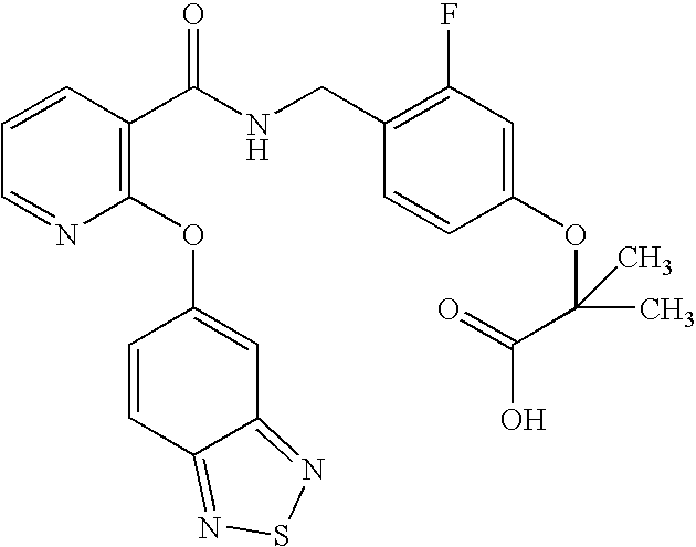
C1=CC(C(NCC2=C(F)C=C(OC(C(O)=O)(C)C)C=C2)=O)=C(OC2=CC3=NSN=C3C=C2)N=C1
